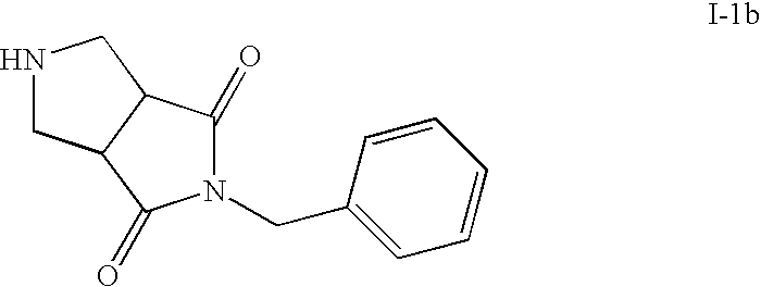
N1CC2C(C1)C(=O)N(CC1=CC=CC=C1)C2=O
